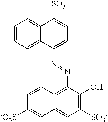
C12=CC=CC=C1C(N=NC1=C3C(=CC([SO3-])=C1O)C=C([-O3S])C=C3)=CC=C2[SO3-]
